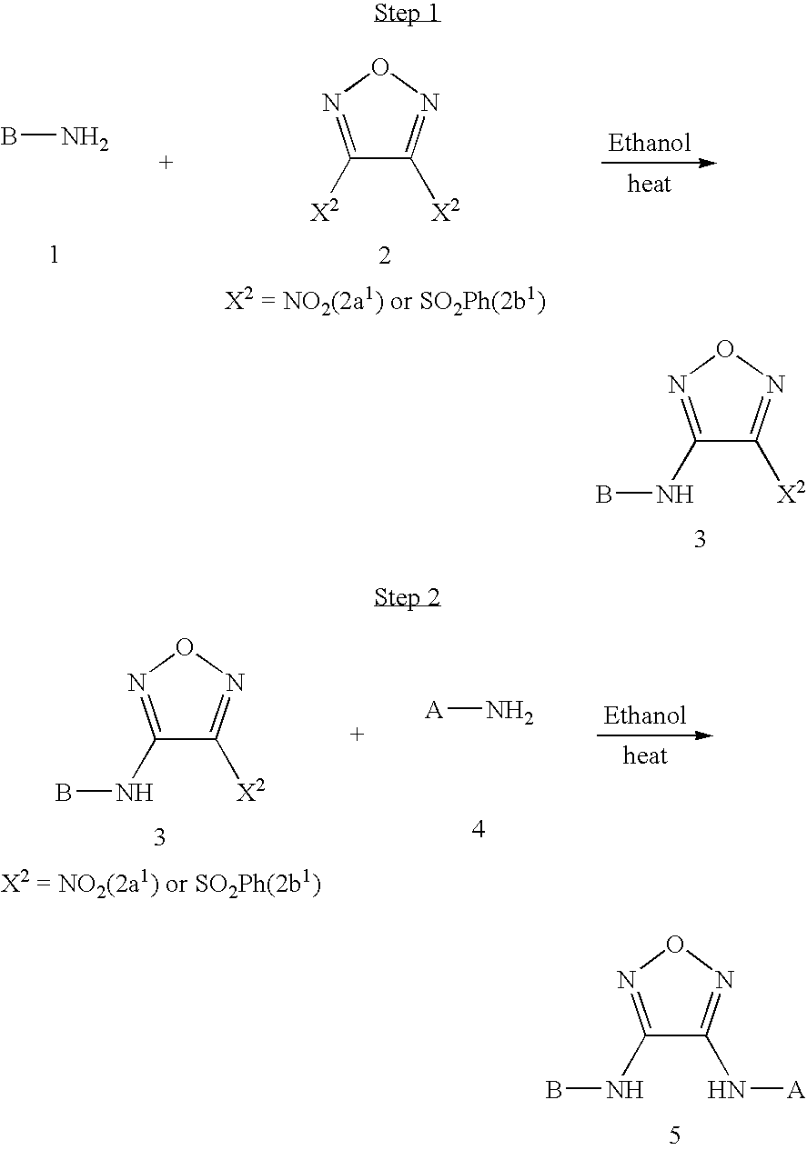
C1(NB)=NON=C1[X2].C1(NB)=NON=C1N[A].BN.C1([X2])=NON=C1[X2].C1(NB)=NON=C1[X2].[A]N
